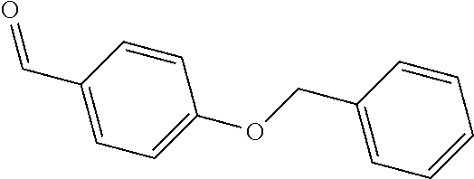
C1=CC(COC2=CC=C(C=O)C=C2)=CC=C1
